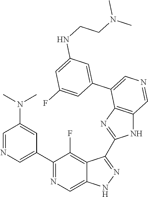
C1(C2=CN=CC(N(C)C)=C2)=NC=C2C(=C1F)C(C1=NC3=C(N1)C=NC=C3C1=CC(NCCN(C)C)=CC(F)=C1)=NN2
